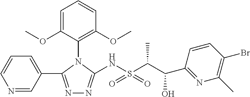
N1=C(C2=CC=CN=C2)N(C2=C(OC)C=CC=C2OC)C(NS(C(C(C2=NC(C)=C(Br)C=C2)O)C)(=O)=O)=N1
